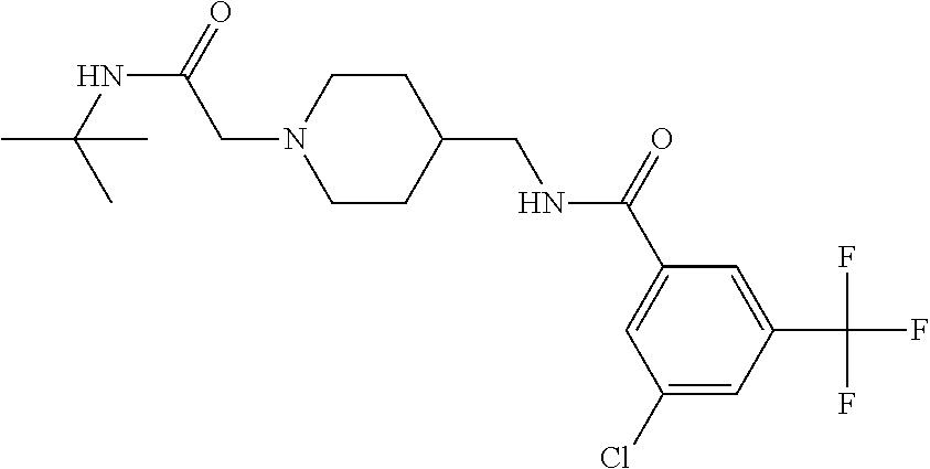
N1(CC(NC(C)(C)C)=O)CCC(CNC(C2=CC(Cl)=CC(C(F)(F)F)=C2)=O)CC1
